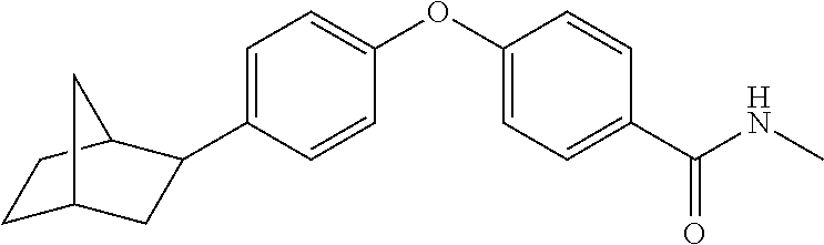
C1=C(C2CC3CCC2C3)C=CC(OC2=CC=C(C(NC)=O)C=C2)=C1
